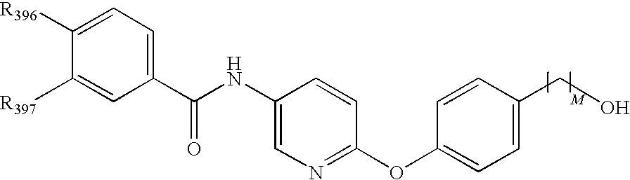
C1(C(=O)NC2=CN=C(OC3=CC=C(CO)C=C3)C=C2)=CC=C([R396])C([R397])=C1
